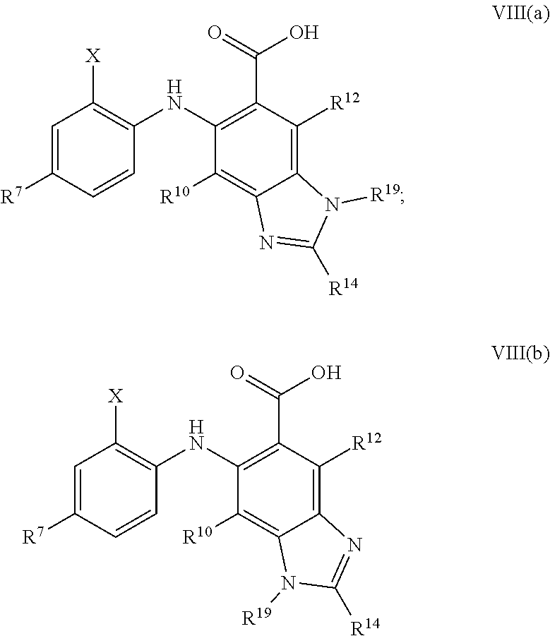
C1(NC2=C([X])C=C([R7])C=C2)=C(C(=O)O)C([R12])=C2C(=C1[R10])N=C([R14])N2[R19].C1(NC2=C([X])C=C([R7])C=C2)=C(C(=O)O)C([R12])=C2C(=C1[R10])N([R19])C([R14])=N2
